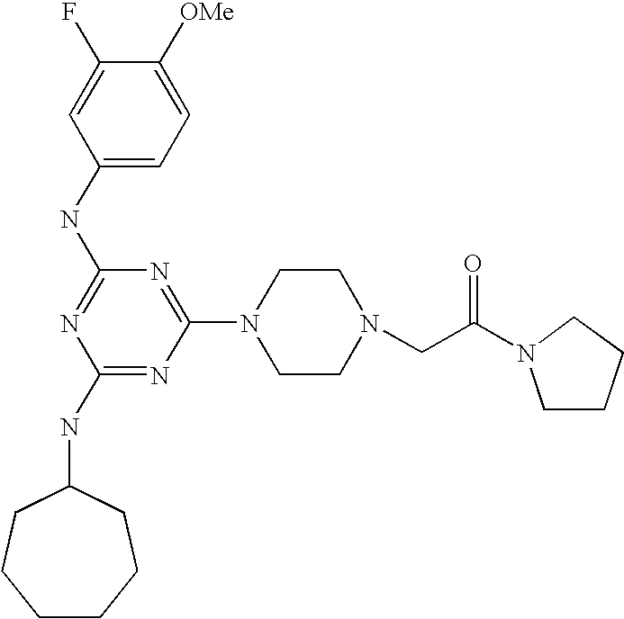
C1(NC2=NC(NC3CCCCCC3)=NC(N3CCN(CC(=O)N4CCCC4)CC3)=N2)=CC=C([OMe])C(F)=C1
